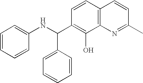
C1=CC=CC(NC(C2=C(O)C3=C(C=C2)C=CC(C)=N3)C2=CC=CC=C2)=C1
